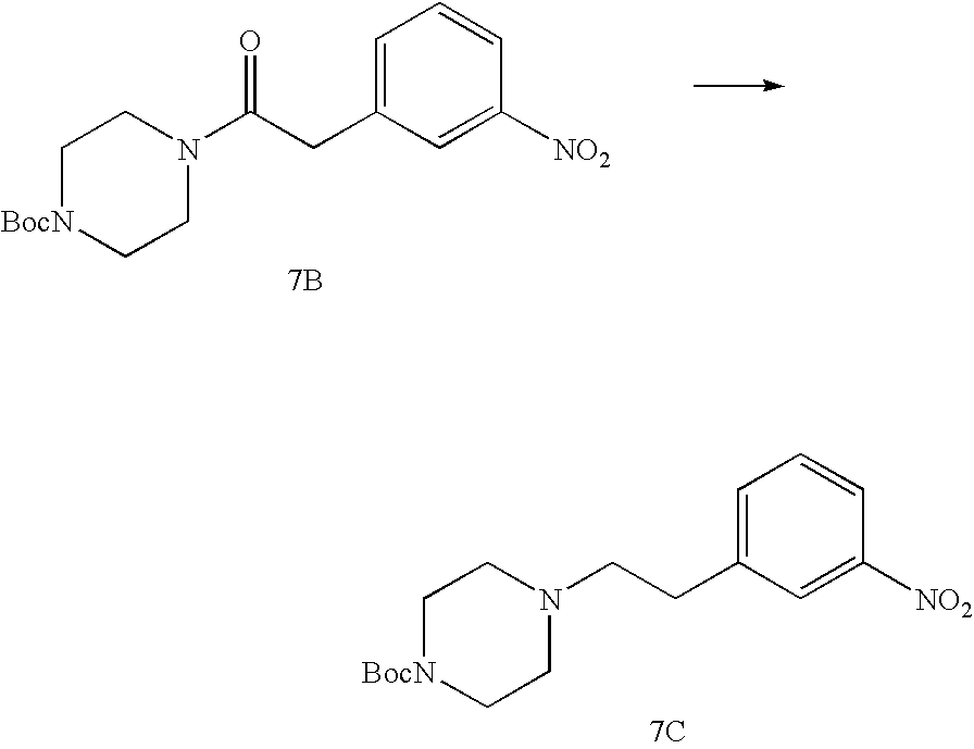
C1=C(CCN2CC[BocN]CC2)C=C([NO2])C=C1.[7C].C1=C(CC(N2CC[BocN]CC2)=O)C=C([NO2])C=C1.[7B]
